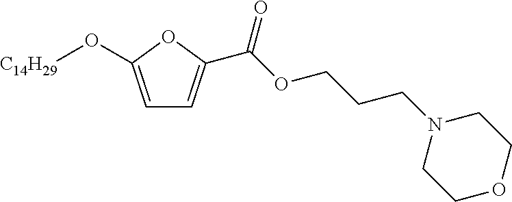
C1=C(O[C14H29])OC(C(OCCCN2CCOCC2)=O)=C1
